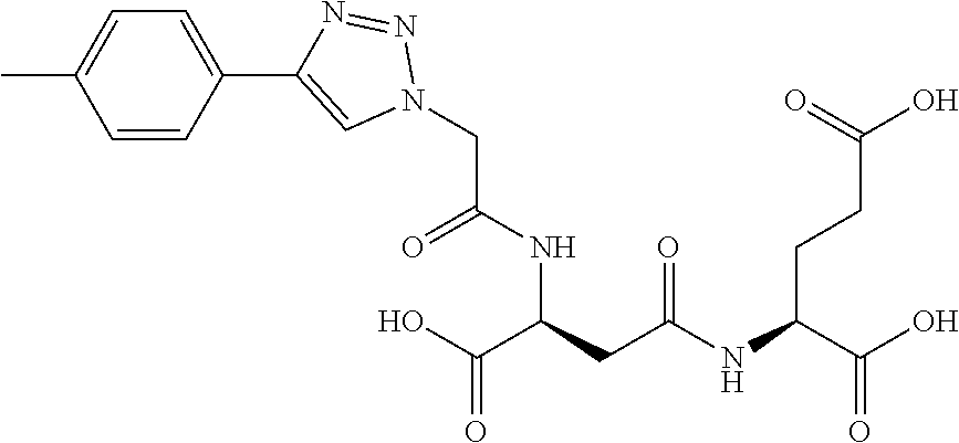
C(C(C(O)=O)NC(=O)CC(NC(CN1N=NC(C2=CC=C(C)C=C2)=C1)=O)C(=O)O)CC(=O)O
